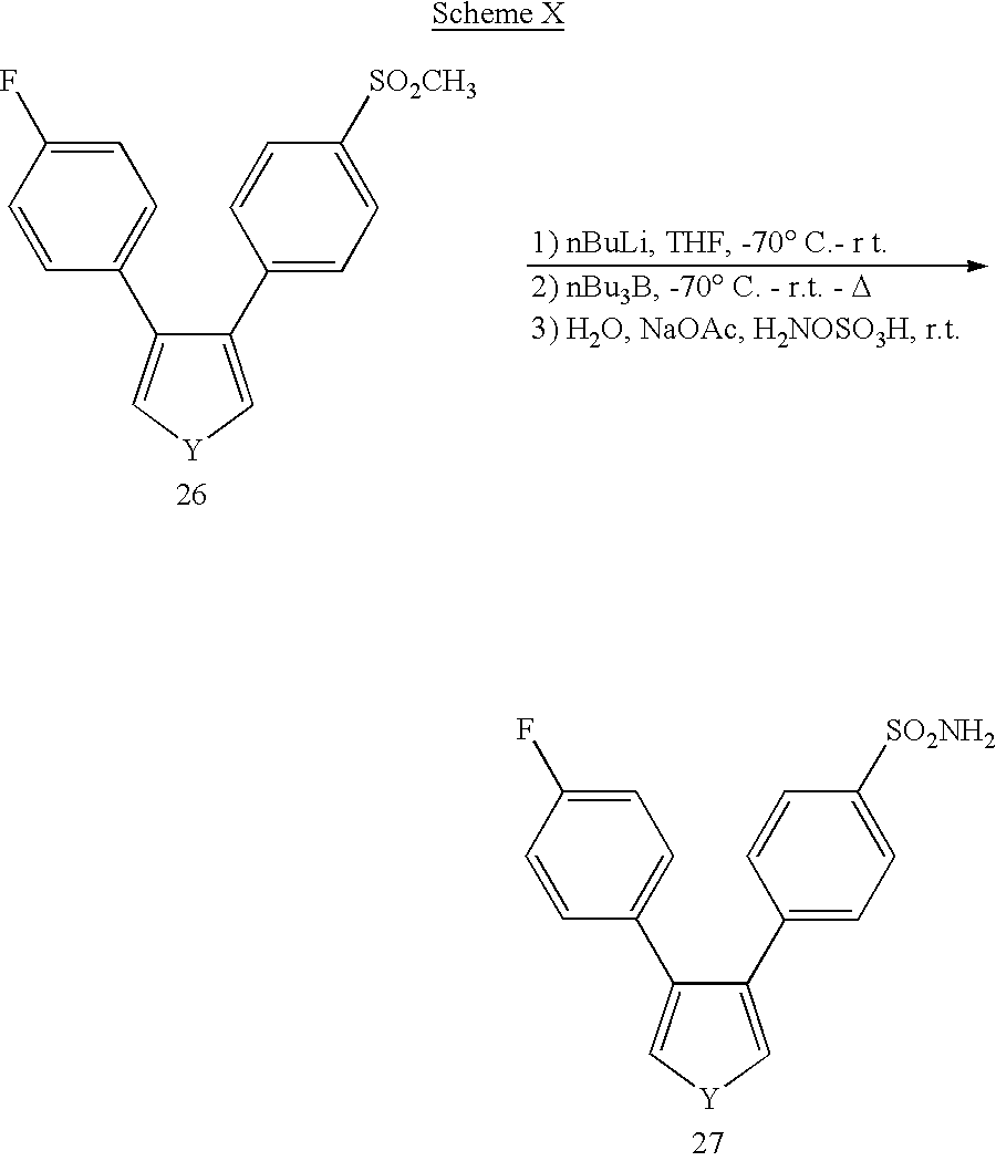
C1=CC(C2=C[Y]C=C2C2=CC=C([SO2NH2])C=C2)=CC=C1F.C1=CC(C2=C[Y]C=C2C2=CC=C([SO2CH3])C=C2)=CC=C1F
